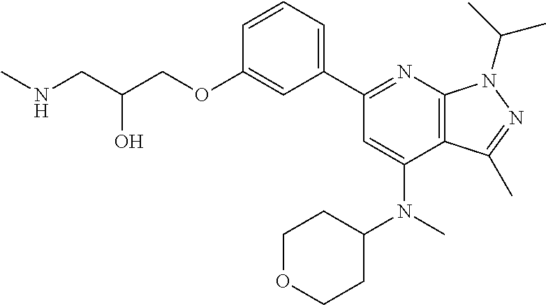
C(O)(CNC)COC1=CC(C2=NC3=C(C(N(C4CCOCC4)C)=C2)C(C)=NN3C(C)C)=CC=C1
